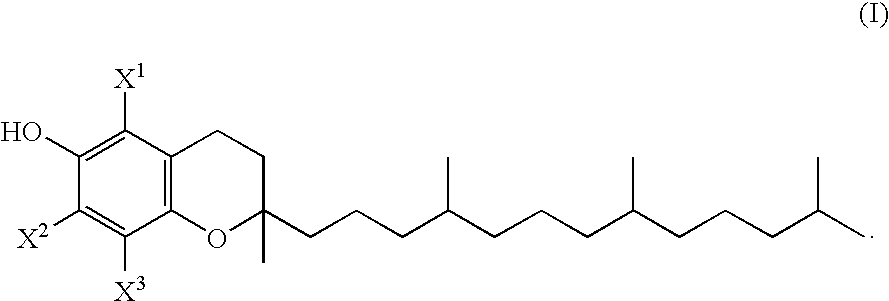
C12=C(C([X1])=C(O)C([X2])=C1[X3])CCC(CCCC(CCCC(CCCC(C)C)C)C)(C)O2
